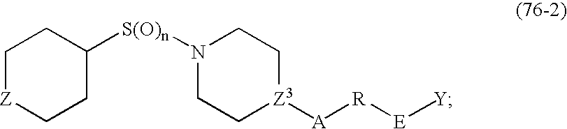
C1C[Z3]([A][R][E][Y])CCN1[S(O)n]C1CC[Z]CC1
